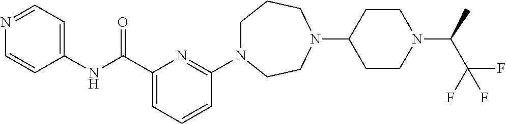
C1N(C2=NC(C(NC3=CC=NC=C3)=O)=CC=C2)CCN(C2CCN(C(C)C(F)(F)F)CC2)CC1
